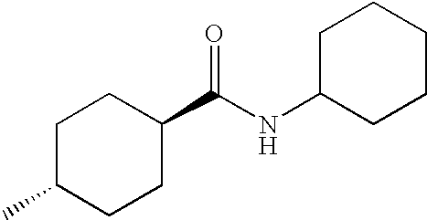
C1C(C)CCC(C(NC2CCCCC2)=O)C1
